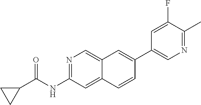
N1=C(NC(=O)C2CC2)C=C2C(=C1)C=C(C1=CN=C(C)C(F)=C1)C=C2
